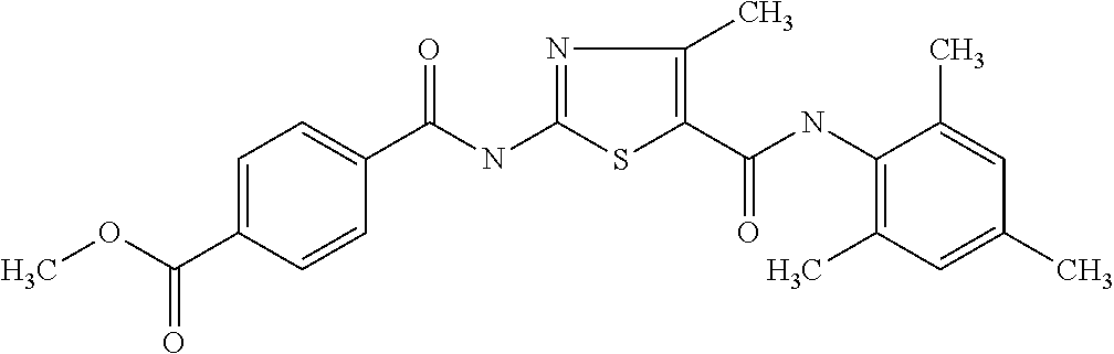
C1=CC(C(OC)=O)=CC=C1C(NC1=NC(C)=C(C(NC2=C(C)C=C(C)C=C2C)=O)S1)=O
